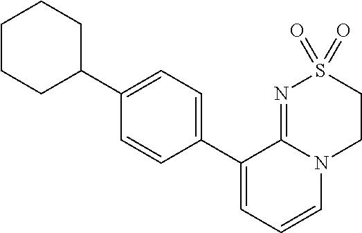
C1(C2=CC=CN3C2=NS(=O)(=O)CC3)=CC=C(C2CCCCC2)C=C1
